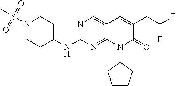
N1(S(C)(=O)=O)CCC(NC2=NC=C3C(=N2)N(C2CCCC2)C(=O)C(CC(F)F)=C3)CC1
